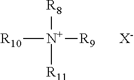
[R10][N+]([R8])([R11])[R9].[X-]
